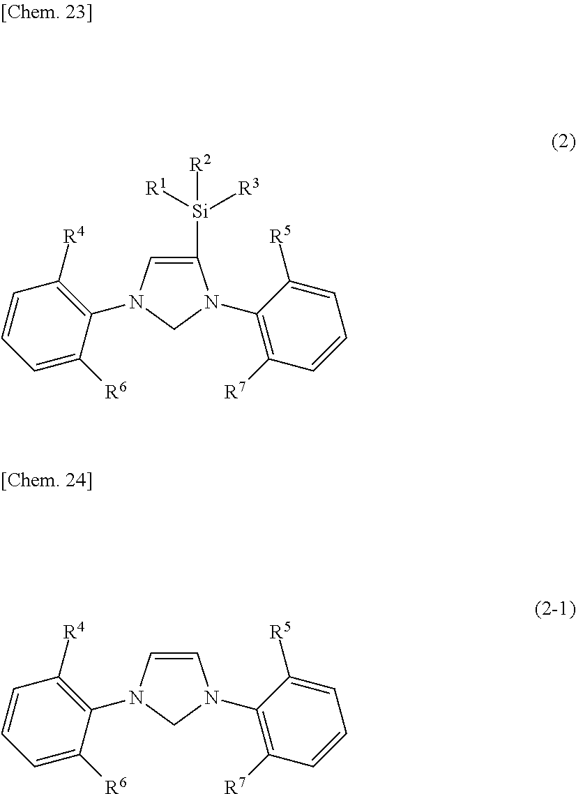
C1([Si]([R2])([R1])[R3])=CN(C2=C([R4])C=CC=C2[R6])CN1C1=C([R7])C=CC=C1[R5].C1=CN(C2=C([R4])C=CC=C2[R6])CN1C1=C([R7])C=CC=C1[R5]
